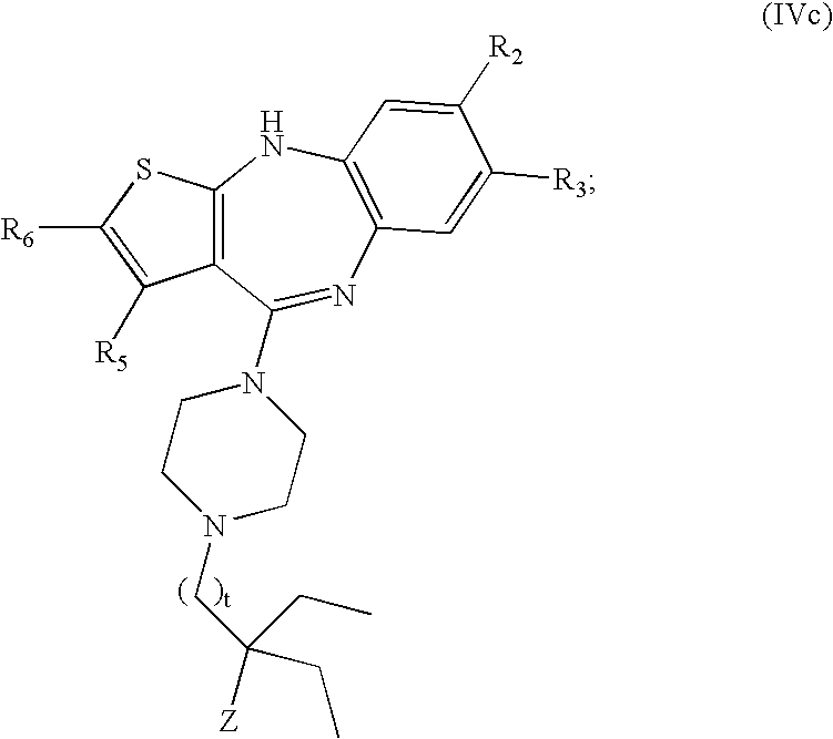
C12=C(SC([R6])=C1[R5])NC1=C(N=C2N2CCN(CC([Z])(CC)CC)CC2)C=C([R3])C([R2])=C1
